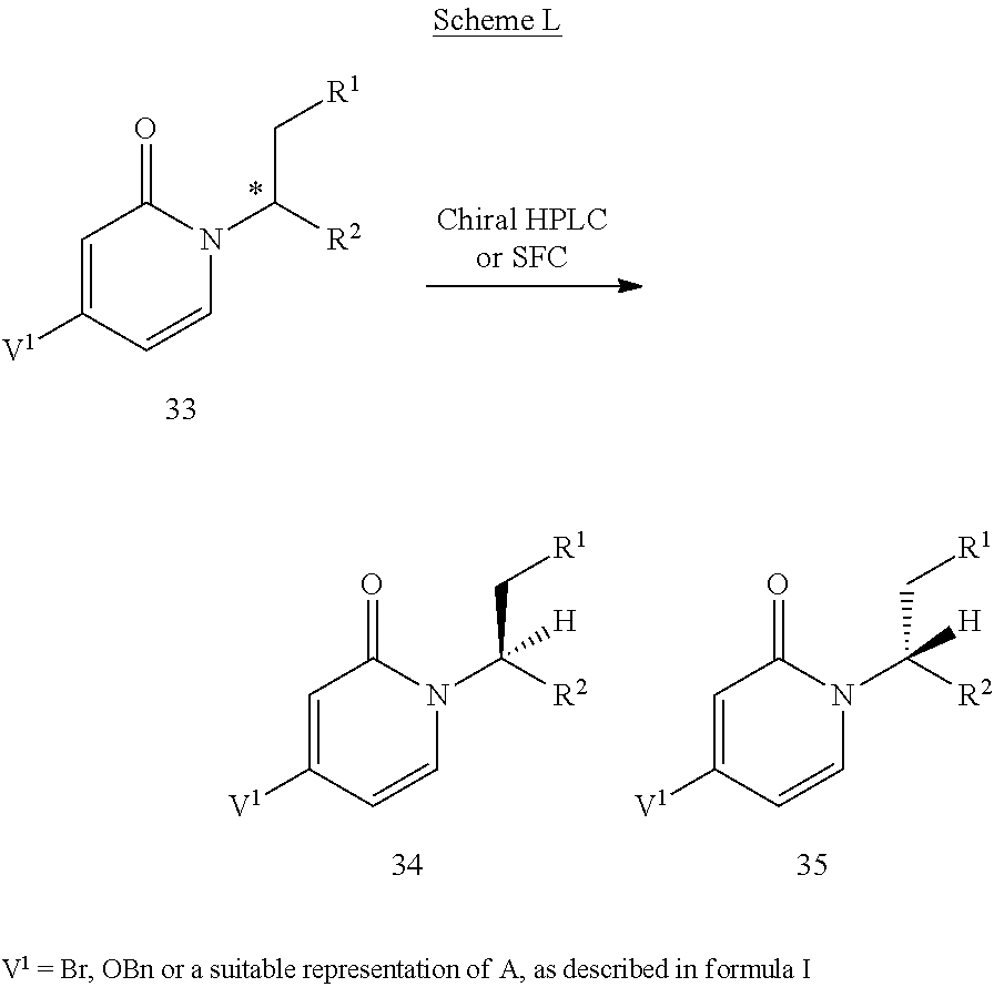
C1=C([V1])C=CN(C([R2])C[R1])C1=O.*.C1=C([V1])C=CN(C([R2])(C[R1])[H])C1=O.C1=C([V1])C=CN(C([R2])(C[R1])[H])C1=O
